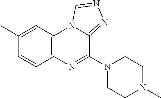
C1=CC2=C(C=C1C)N1C(=NN=C1)C(N1CCN(C)CC1)=N2
